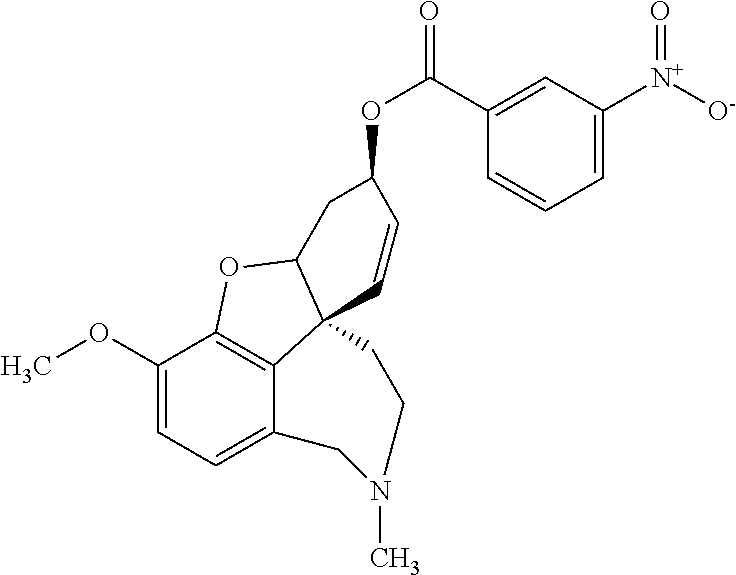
C1(OC)=CC=C2C3=C1OC1C3(C=CC(OC(=O)C3=CC([N+]([O-])=O)=CC=C3)C1)CCN(C)C2
